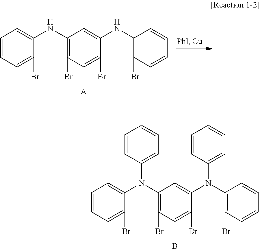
C1=CC=C(Br)C(N(C2=C(Br)C=C(Br)C(N(C3=C(Br)C=CC=C3)C3=CC=CC=C3)=C2)C2=CC=CC=C2)=C1.B.C1=CC=C(Br)C(NC2=C(Br)C=C(Br)C(NC3=C(Br)C=CC=C3)=C2)=C1.[A]
